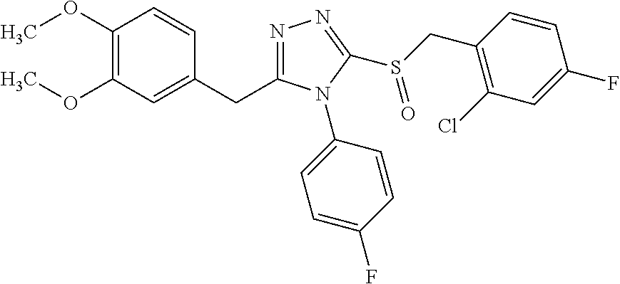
C1(OC)=C(OC)C=C(CC2=NN=C(S(CC3=C(Cl)C=C(F)C=C3)=O)N2C2=CC=C(F)C=C2)C=C1
